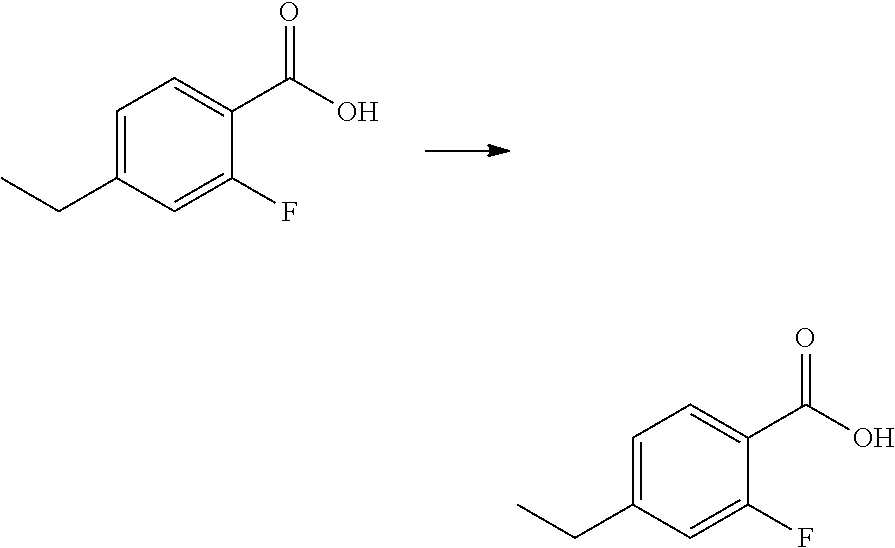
C1=C(CC)C=C(F)C(C(O)=O)=C1.C1=C(CC)C=C(F)C(C(O)=O)=C1
